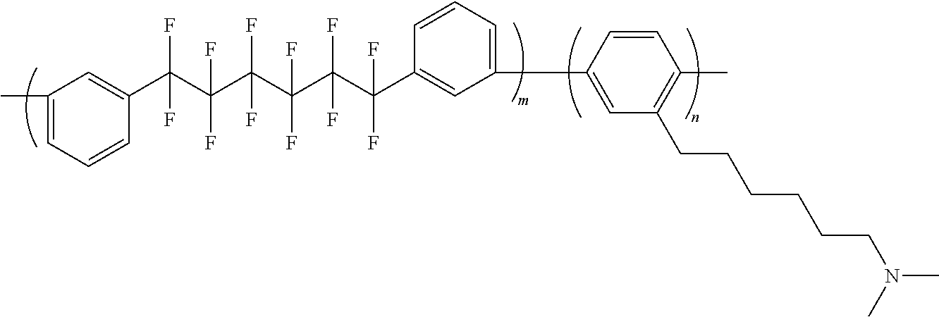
C1(C)=CC=CC(C(C(C(C(C(C(C2=CC(C3=CC(CCCCCCN(C)C)=C(C)C=C3)=CC=C2)(F)F)(F)F)(F)F)(F)F)(F)F)(F)F)=C1
